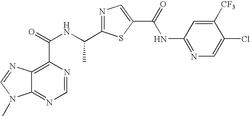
C12=NC=NC(C(=O)NC(C3=NC=C(C(=O)NC4=NC=C(Cl)C([CF3])=C4)S3)C)=C1N=CN2C
